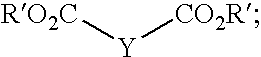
[RO2C][Y][CO2R]
